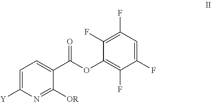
C1=C([Y])N=C([OR])C(C(OC2=C(F)C(F)=CC(F)=C2F)=O)=C1
